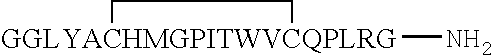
[GGLYACHMGPITWVCQPLRG]1(N)CC1
